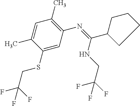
C1(SCC(F)(F)F)=CC(N=C(C2CCCC2)NCC(F)(F)F)=C(C)C=C1C
